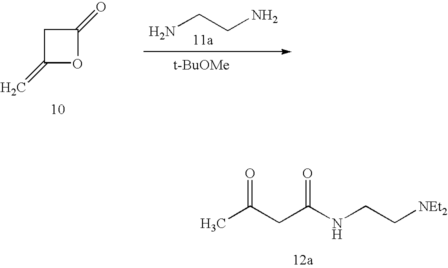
C1C(=C)OC1=O.NCCN.[t-BuOMe].CC(CC(NCC[NEt2])=O)=O
